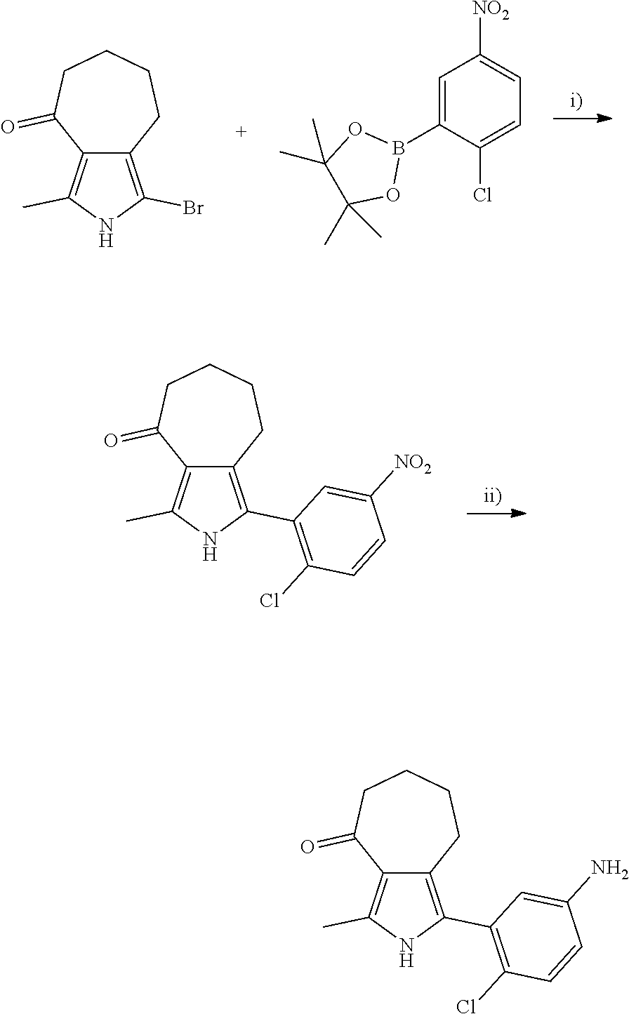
C1=C(B2OC(C)(C)C(C)(C)O2)C(Cl)=CC=C1[NO2].C12=C(Br)NC(C)=C1C(=O)CCCC2.C12=C(C3=C(Cl)C=CC([NO2])=C3)NC(C)=C1C(=O)CCCC2.C12=C(C3=C(Cl)C=CC(N)=C3)NC(C)=C1C(=O)CCCC2
